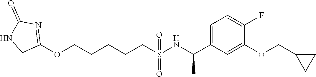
C(CCCCS(=O)(=O)NC(C1=CC=C(F)C(OCC2CC2)=C1)C)OC1=NC(=O)NC1
